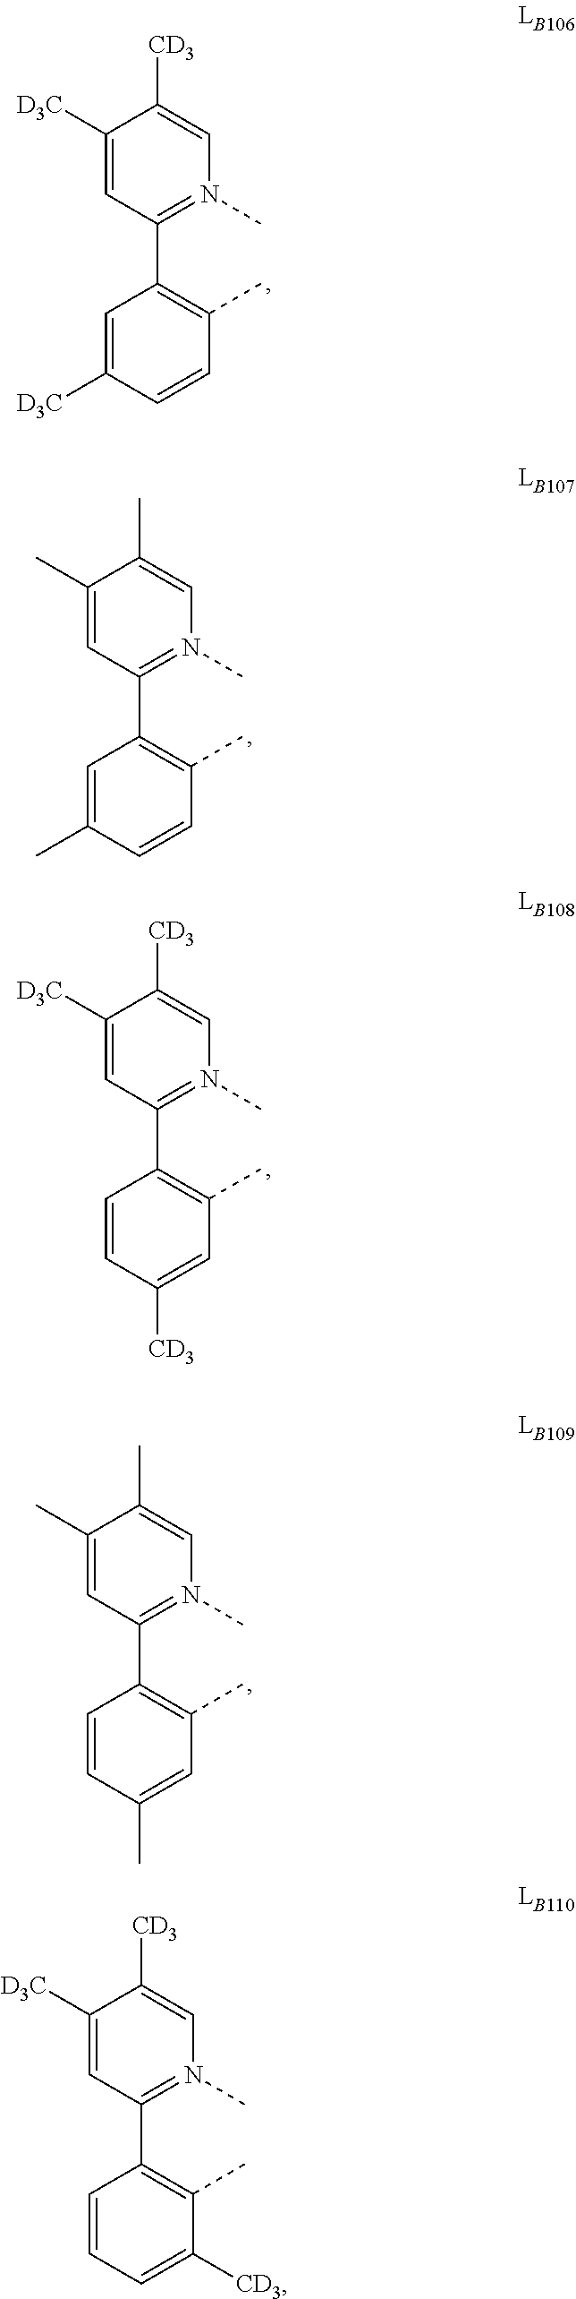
C1([D3C])=CC(C2=C(C)C=CC([D3C])=C2)=N(C)C=C1[CD3].C1(C)=CC(C2=C(C)C=CC(C)=C2)=N(C)C=C1C.C1([D3C])=CC(C2=C(C)C=C([CD3])C=C2)=N(C)C=C1[CD3].C1(C)=CC(C2=C(C)C=C(C)C=C2)=N(C)C=C1C.C1([D3C])=CC(C2=C(C)C([CD3])=CC=C2)=N(C)C=C1[CD3]
